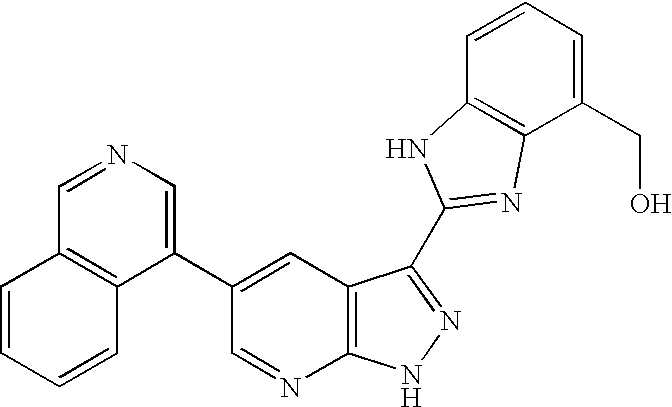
C1(C2=CC3=C(N=C2)NN=C3C2=NC3=C(C=CC=C3CO)N2)=CN=CC2=C1C=CC=C2
